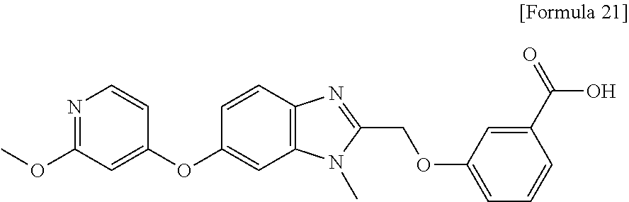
C1=C(OC2=CC3=C(C=C2)N=C(COC2=CC=CC(C(=O)O)=C2)N3C)C=CN=C1OC
